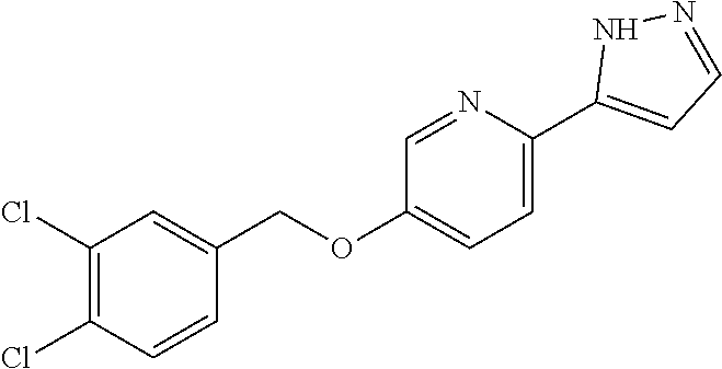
C1=NC(C2=CC=NN2)=CC=C1OCC1=CC(Cl)=C(Cl)C=C1
